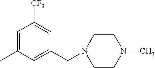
C1=C(C)C=C(CN2CCN(C)CC2)C=C1[CF3]
